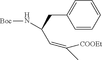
[Boc]NC(CC1=CC=CC=C1)C=C([COOEt])C
